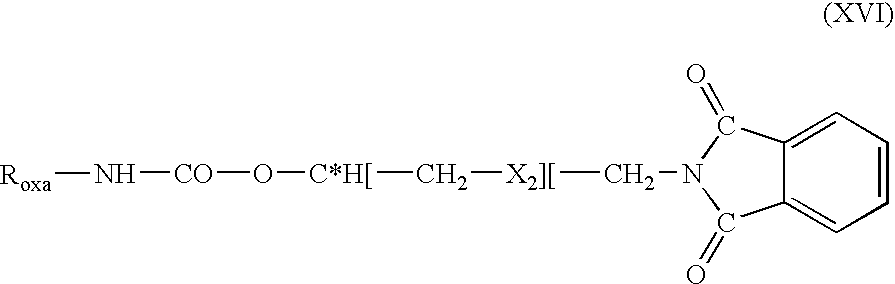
C(N1C(=O)C2=CC=CC=C2C1=O)[X2][]C[C*H[]O[CO]N[Roxa]
